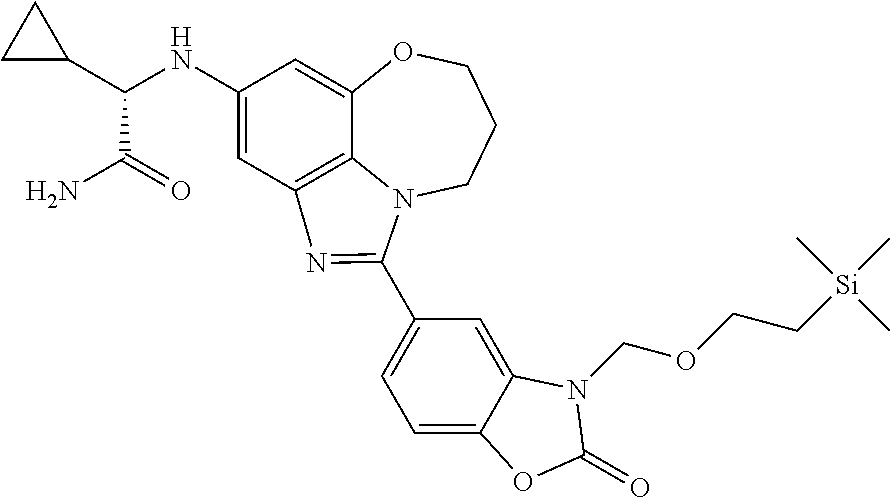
C1(NC(C(=O)N)C2CC2)=CC2=C3C(=C1)OCCCN3C(C1=CC=C3C(=C1)N(COCC[Si](C)(C)C)C(=O)O3)=N2
